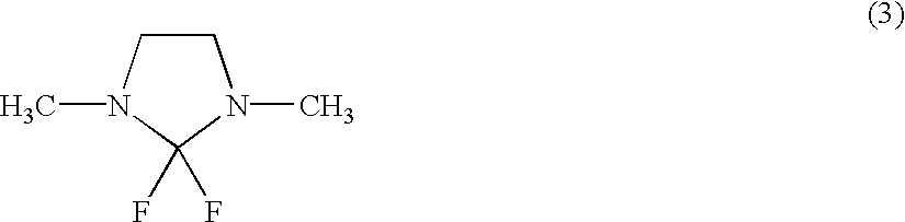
C1CN(C)C(F)(F)N1C
